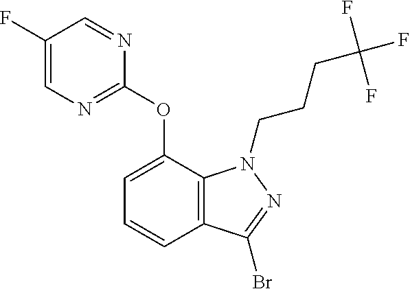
C1=C(F)C=NC(OC2=CC=CC3=C2N(CCCC(F)(F)F)N=C3Br)=N1
